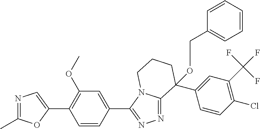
N1=C(C)OC(C2=C(OC)C=C(C3=NN=C4N3CCCC4(C3=CC(C(F)(F)F)=C(Cl)C=C3)OCC3=CC=CC=C3)C=C2)=C1
